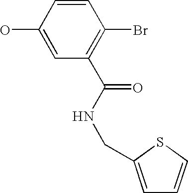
C1=C(O)C=CC(Br)=C1C(NCC1=CC=CS1)=O
